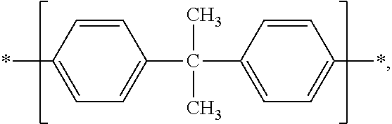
C1=CC(*)=CC=C1C(C1=CC=C(*)C=C1)(C)C
